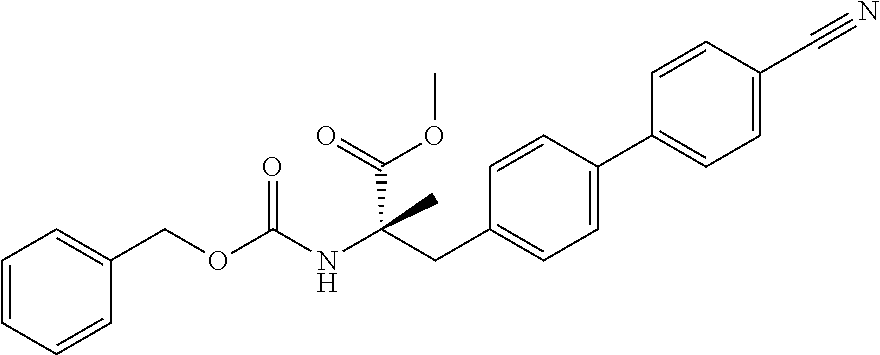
C1=CC=CC(COC(NC(CC2=CC=C(C3=CC=C(C#N)C=C3)C=C2)(C(=O)OC)C)=O)=C1
